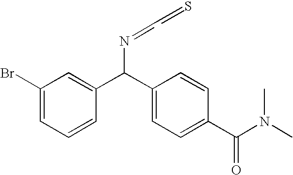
C1(Br)=CC=CC(C(C2=CC=C(C(N(C)C)=O)C=C2)N=CC=S)=C1
